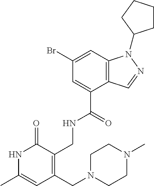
C12=C(C=C(Br)C=C1C(=O)NCC1=C(CN3CCN(C)CC3)C=C(C)NC1=O)N(C1CCCC1)N=C2
